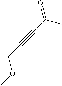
O=C(C)C#CCOC
